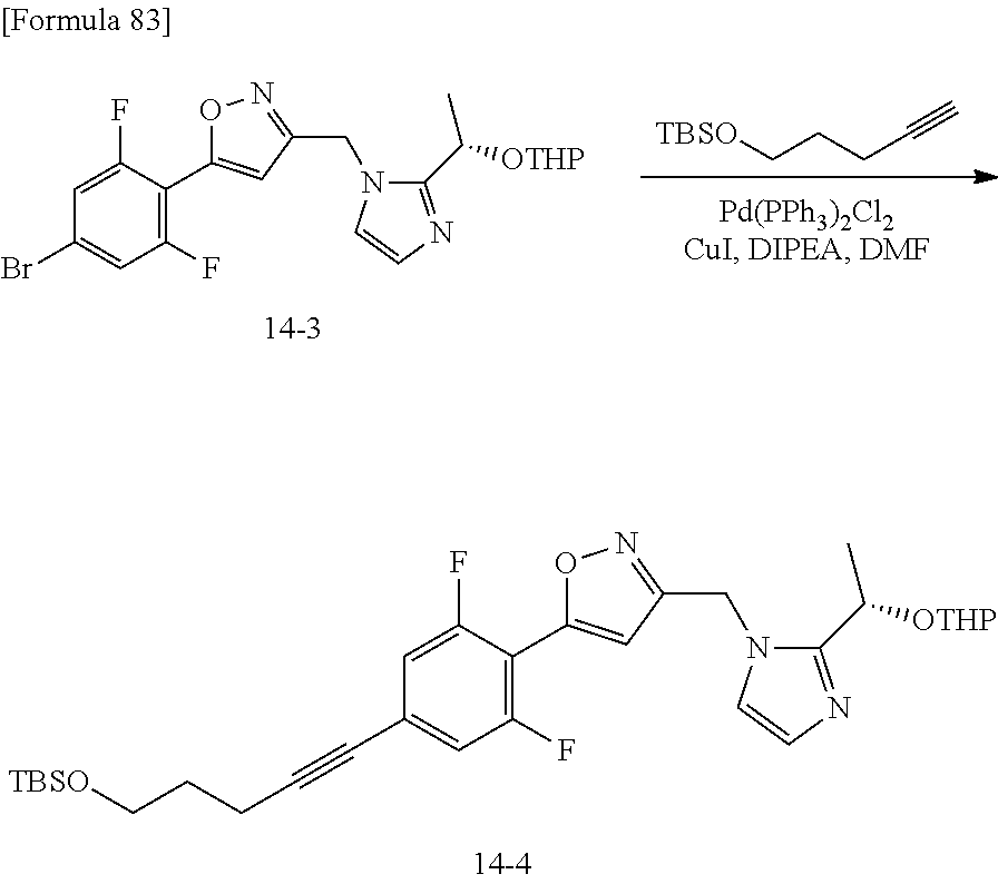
C1(C#CCCC[TBSO])=CC(F)=C(C2=CC(CN3C(C([OTHP])C)=NC=C3)=NO2)C(F)=C1.[TBSO]CCCC#C.C1(Br)=CC(F)=C(C2=CC(CN3C(C([OTHP])C)=NC=C3)=NO2)C(F)=C1
